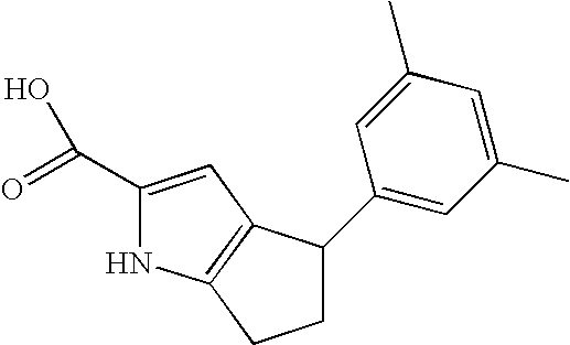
C1(C(=O)O)=CC2=C(N1)CCC2C1=CC(C)=CC(C)=C1
